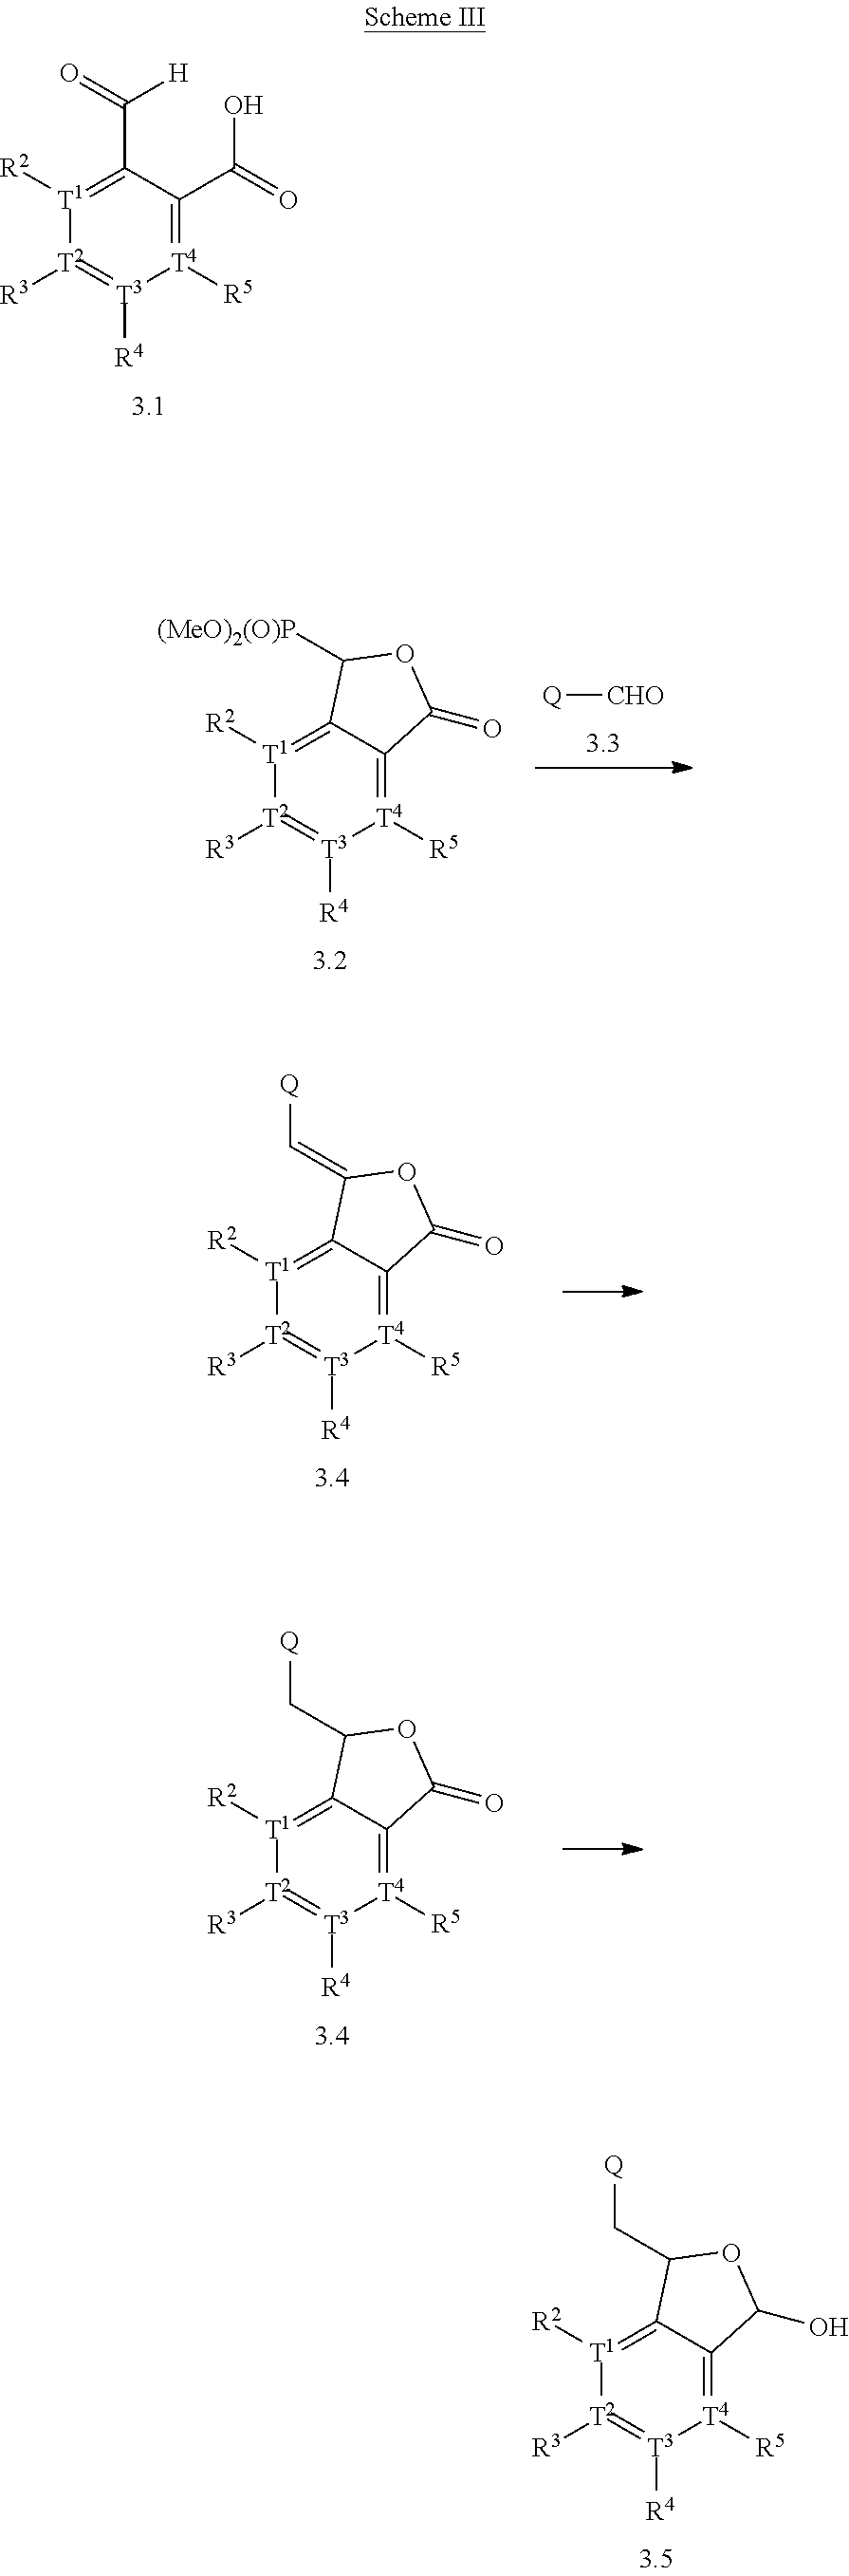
[T1]1([R2])=C(C([H])=O)C(C(O)=O)=[T4]([R5])[T3]([R4])=[T2]1[R3].[T1]1([R2])=C2C(=[T4]([R5])[T3]([R4])=[T2]1[R3])C(O)OC2C[Q].[T1]1([R2])=C2C(=[T4]([R5])[T3]([R4])=[T2]1[R3])C(=O)OC2[(MeO)2(O)P].[Q][CHO].[T1]1([R2])=C2C(=[T4]([R5])[T3]([R4])=[T2]1[R3])C(=O)OC2=C[Q].[T1]1([R2])=C2C(=[T4]([R5])[T3]([R4])=[T2]1[R3])C(=O)OC2C[Q]
